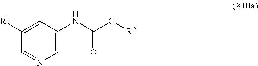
C1([R1])=CC(NC(=O)O[R2])=CN=C1
